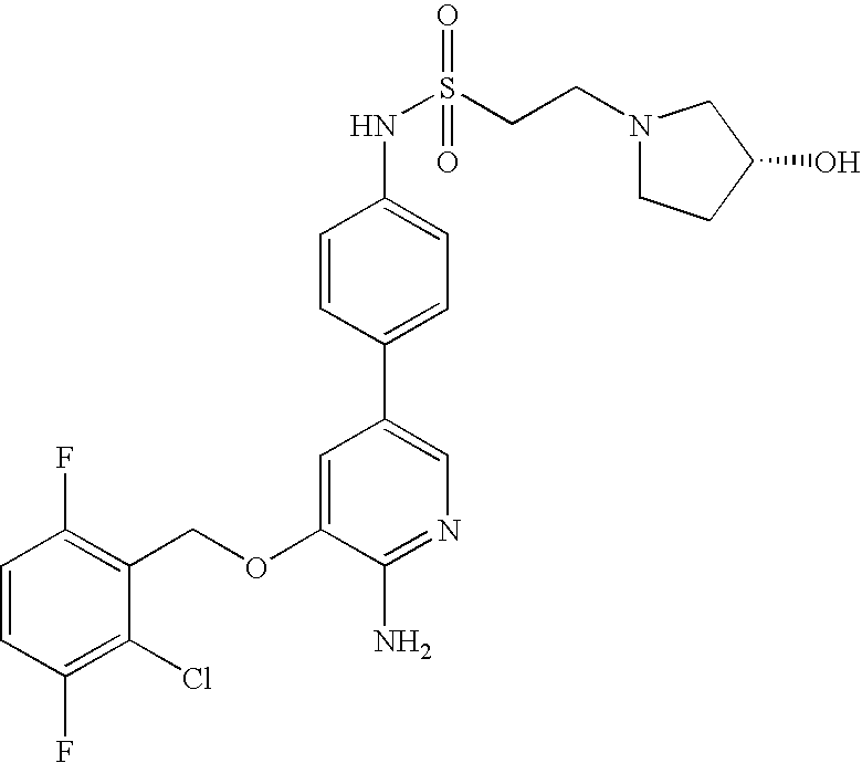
C1=CC(F)=C(Cl)C(COC2=CC(C3=CC=C(NS(CCN4CCC(O)C4)(=O)=O)C=C3)=CN=C2N)=C1F
